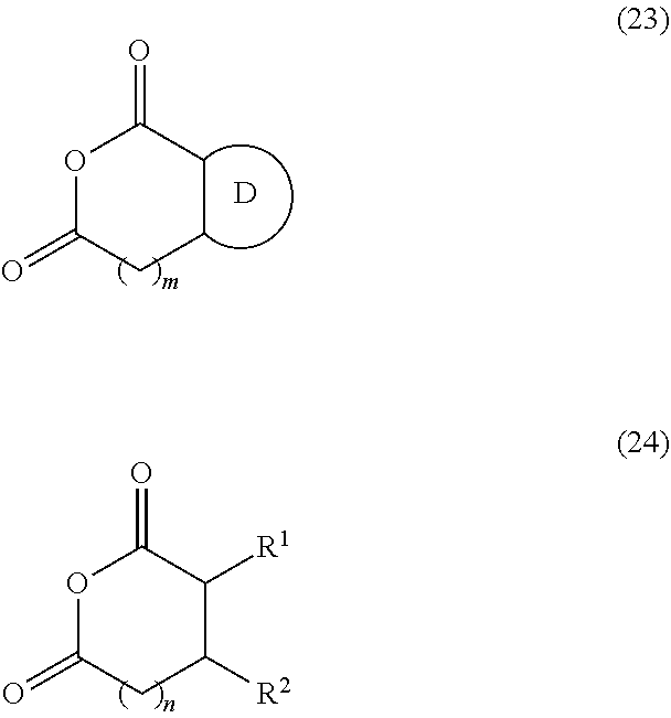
O1C(=O)CC([R2])C([R1])C1=O.O1C(=O)CCCC1=O.[D]
